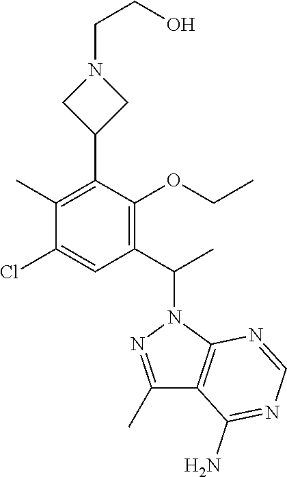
C1(C)=NN(C(C)C2=C(OCC)C(C3CN(CCO)C3)=C(C)C(Cl)=C2)C2=C1C(N)=NC=N2
